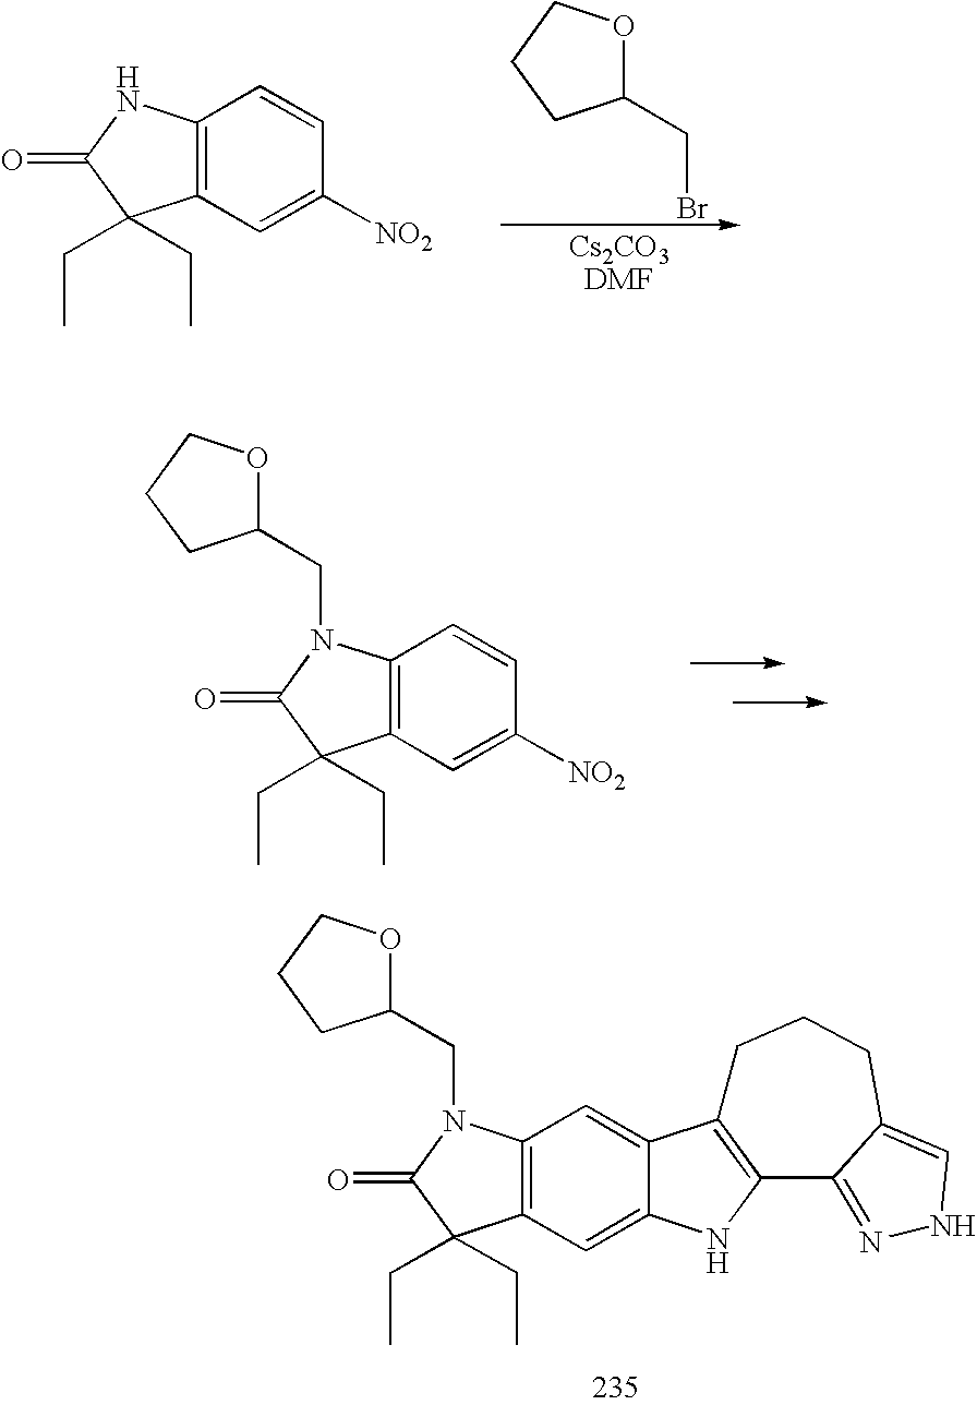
BrCC1OCCC1.C12=C(C=C([NO2])C=C1)C(CC)(CC)C(=O)N2.C12=C(C=C([NO2])C=C1)C(CC)(CC)C(=O)N2CC1OCCC1.C12=C(C=C3C(=C1)C1=C(N3)C3=NNC=C3CCC1)C(CC)(CC)C(=O)N2CC1OCCC1
